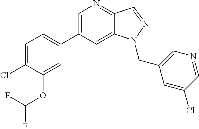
C1=C(C2=CC=C(Cl)C(OC(F)F)=C2)C=C2C(=N1)C=NN2CC1=CN=CC(Cl)=C1
